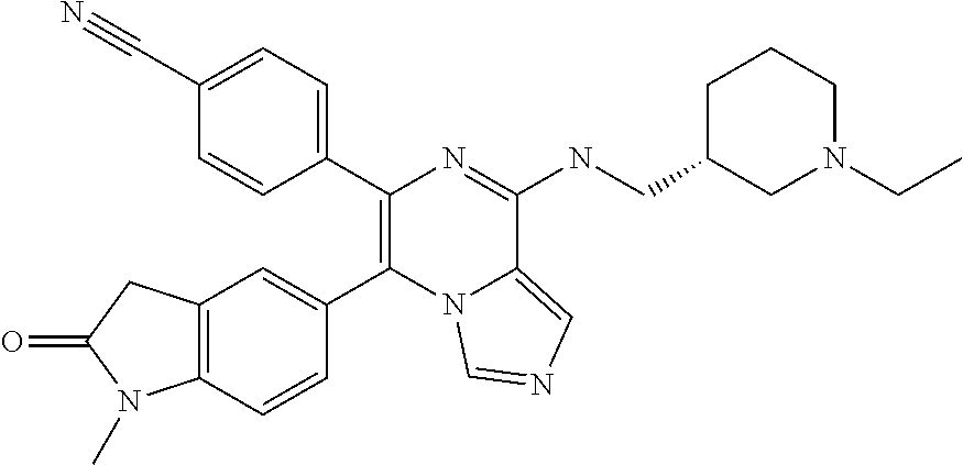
C12=C(C=C(C3=C(C4=CC=C(C#N)C=C4)N=C(NCC4CN(CC)CCC4)C4=CN=CN43)C=C1)CC(=O)N2C
